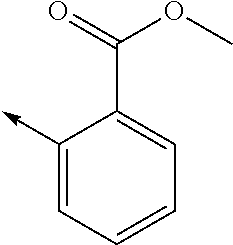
C1(->C)=CC=CC=C1C(=O)OC
